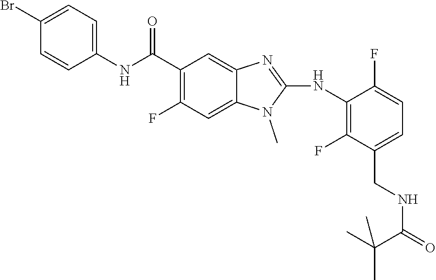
C1(Br)=CC=C(NC(C2=C(F)C=C3C(=C2)N=C(NC2=C(F)C(CNC(=O)C(C)(C)C)=CC=C2F)N3C)=O)C=C1
